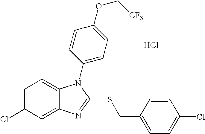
C1=C(Cl)C=C2C(=C1)N(C1=CC=C(OC[CF3])C=C1)C(SCC1=CC=C(Cl)C=C1)=N2.Cl
